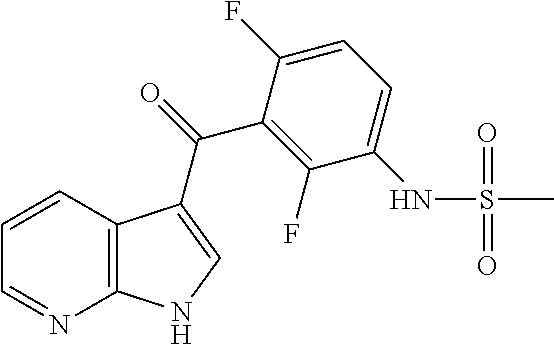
C1=NC2=C(C=C1)C(C(=O)C1=C(F)C(NS(=O)(=O)C)=CC=C1F)=CN2
